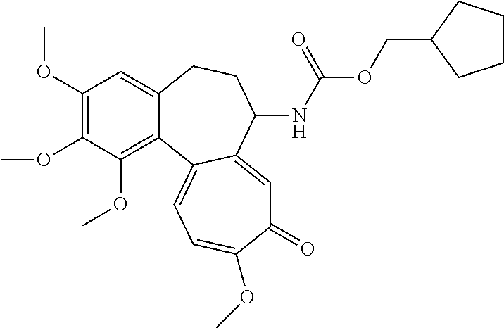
C1(OC)=C(OC)C(OC)=C2C(=C1)CCC(NC(OCC1CCCC1)=O)C1=CC(=O)C(OC)=CC=C21
